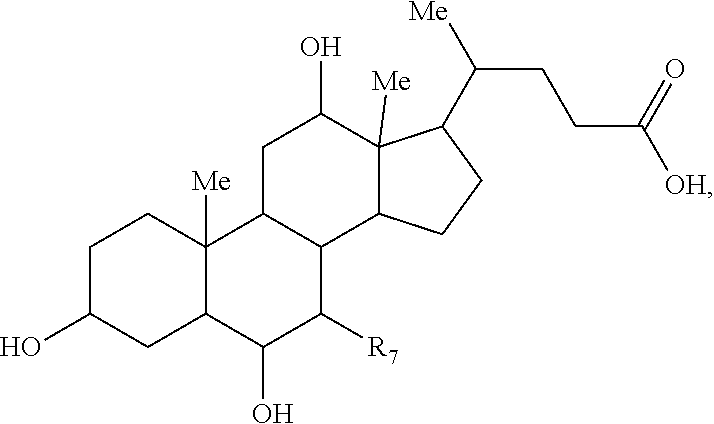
C1C(O)CC2C([Me])(C1)C1C(C([R7])C2O)C2C([Me])(C(O)C1)C(C(CCC([OH])=O)[Me])CC2
